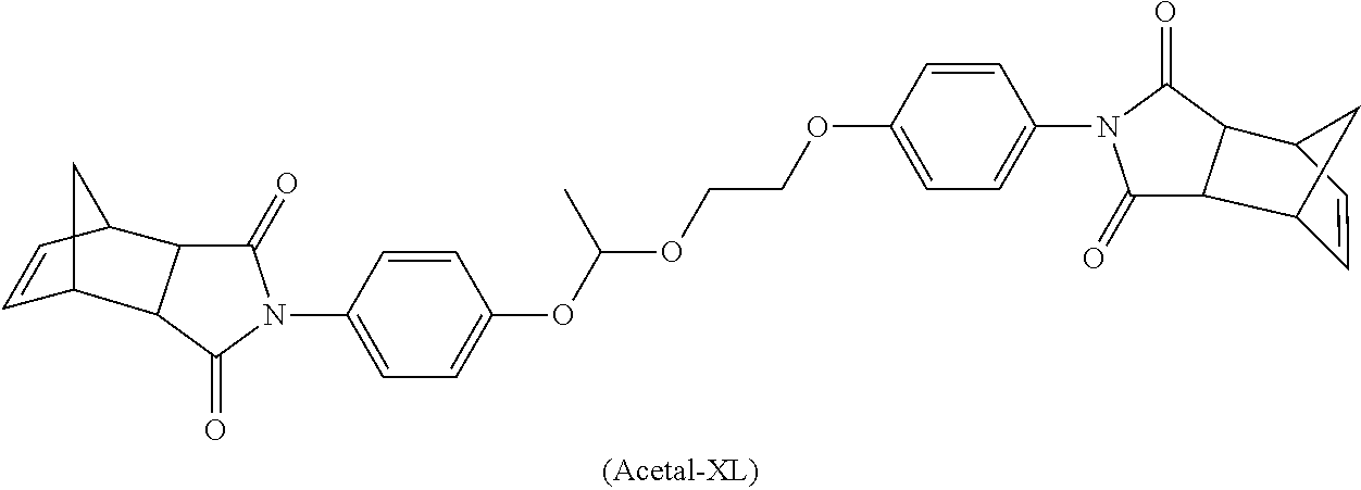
C1=CC2CC1C1C2C(=O)N(C2=CC=C(OC(C)OCCOC3=CC=C(N4C(=O)C5C6C=CC(C5C4=O)C6)C=C3)C=C2)C1=O
